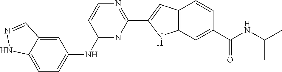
C1=CN=C(C2=CC3=C(N2)C=C(C(NC(C)C)=O)C=C3)N=C1NC1=CC=C2C(=C1)C=NN2
